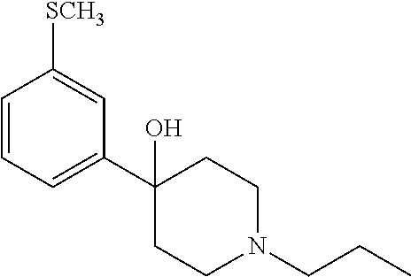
C1=CC=C(C2(O)CCN(CCC)CC2)C=C1[SCH3]
